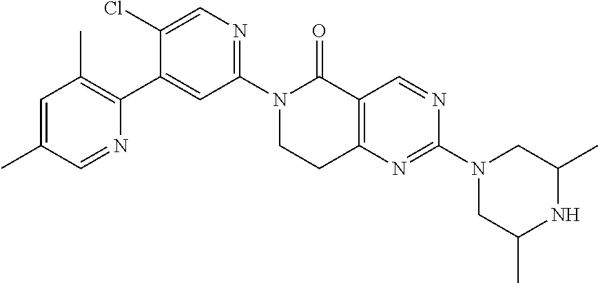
N1(C2=NC=C(Cl)C(C3=C(C)C=C(C)C=N3)=C2)CCC2=C(C1=O)C=NC(N1CC(C)NC(C)C1)=N2
